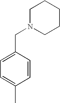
C1N(CC2=CC=C(C)C=C2)CCCC1
